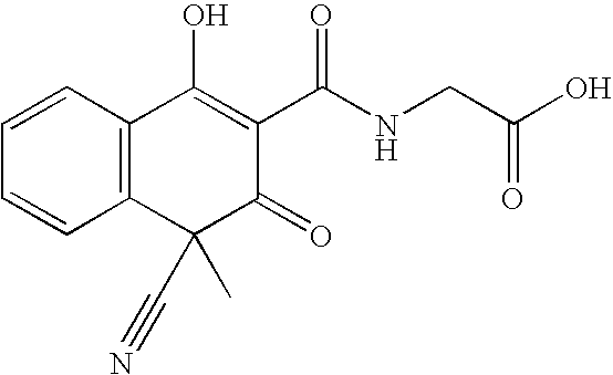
C12=C(C=CC=C1)C(O)=C(C(NCC(O)=O)=O)C(=O)C2(C)C#N
